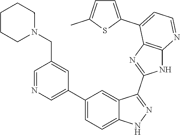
C1=NC=C(C2=CC=C3C(=C2)C(C2=NC4=C(N2)N=CC=C4C2=CC=C(C)S2)=NN3)C=C1CN1CCCCC1
